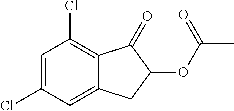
C1=C(Cl)C=C2C(=C1Cl)C(=O)C(OC(C)=O)C2
